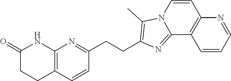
C1(=O)CCC2=C(N1)N=C(CCC1=C(C)N3C=CC4=C(C=CC=N4)C3=N1)C=C2
